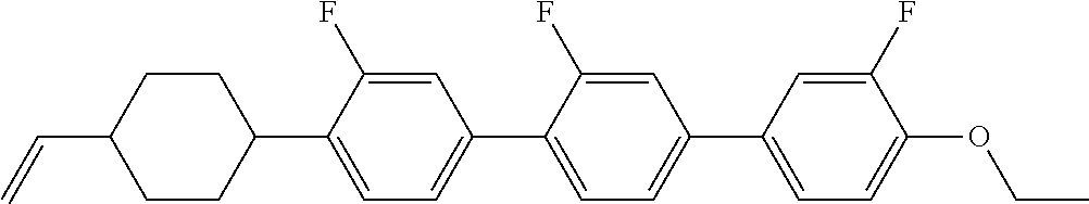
C1CC(C=C)CCC1C1=CC=C(C2=CC=C(C3=CC=C(OCC)C(F)=C3)C=C2F)C=C1F
